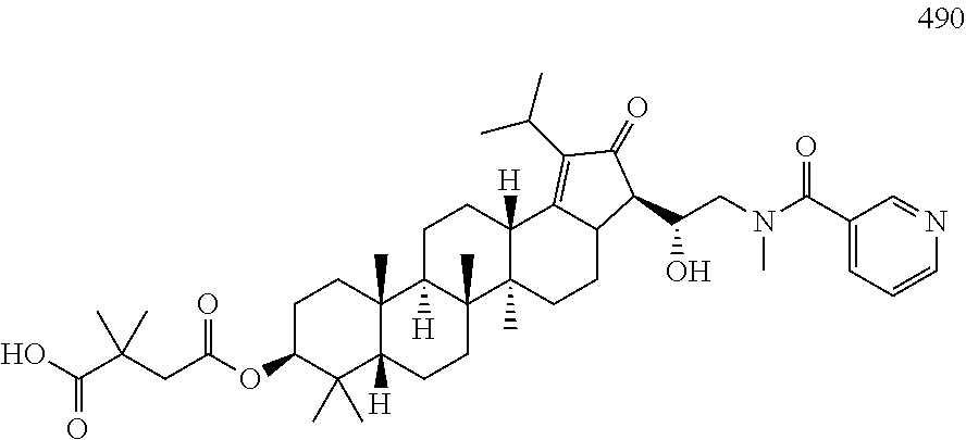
OC(C(CC(OC1C(C)(C)C2([H])C(C)(CC1)C1([H])C(C)(CC2)C2(C)C([H])(CC1)C1=C(C(C)C)C(=O)C(C(CN(C(C3=CC=CN=C3)=O)C)O)C1CC2)=O)(C)C)=O
